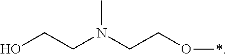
OCCN(CCO*)C
